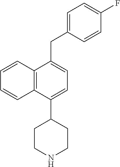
C12=C(C(CC3=CC=C(F)C=C3)=CC=C1C1CCNCC1)C=CC=C2
